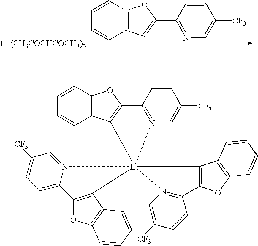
C1=CC2=C(C=C1)C=C(C1=NC=C([CF3])C=C1)O2.[Ir].[(CH3COCHCOCH3)3].C1=CC2=C(C=C1)C1=C(O2)C2=N(C=C([CF3])C=C2)[Ir]123(C1=C(OC4=C1C=CC=C4)C1=N2C=C([CF3])C=C1)C1=C(C2=CC=C([CF3])C=N32)OC2=C1C=CC=C2
